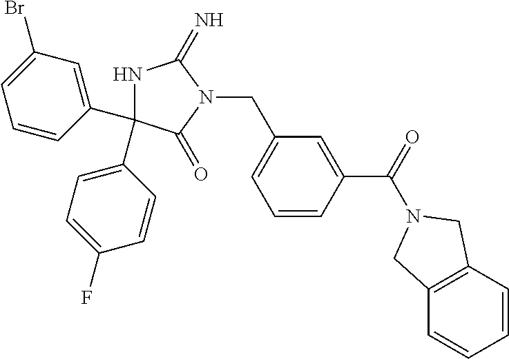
N1C(C2=CC=C(F)C=C2)(C2=CC(Br)=CC=C2)C(=O)N(CC2=CC=CC(C(=O)N3CC4=C(C=CC=C4)C3)=C2)C1=N
